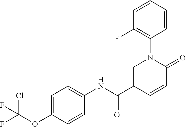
C1=C(C(NC2=CC=C(OC(F)(Cl)F)C=C2)=O)C=CC(=O)N1C1=C(F)C=CC=C1
